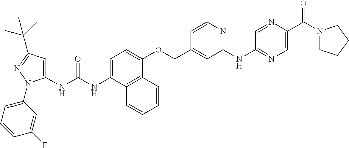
N(C(NC1=CC(C(C)(C)C)=NN1C1=CC=CC(F)=C1)=O)C1=CC=C(OCC2=CC(NC3=NC=C(C(=O)N4CCCC4)N=C3)=NC=C2)C2=C1C=CC=C2
